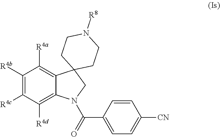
C1([R4b])=C([R4c])C([R4d])=C2C(=C1[R4a])C1(CN2C(=O)C2=CC=C([CN])C=C2)CCN([R8])CC1
